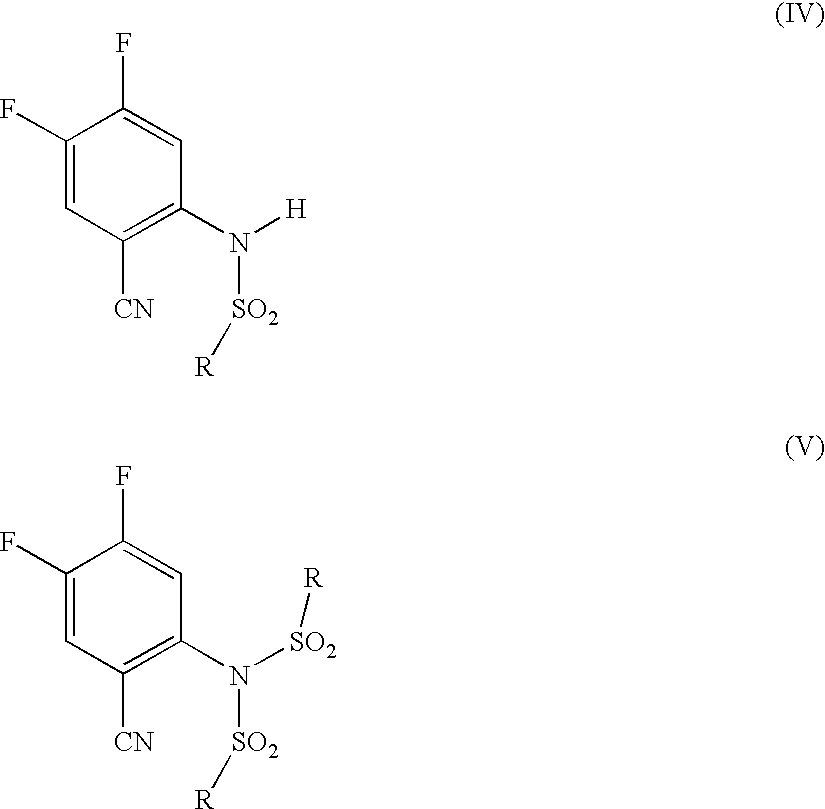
C1(F)=CC([CN])=C(N([SO2][R])[H])C=C1F.C1(F)=CC([CN])=C(N([SO2][R])[SO2][R])C=C1F
